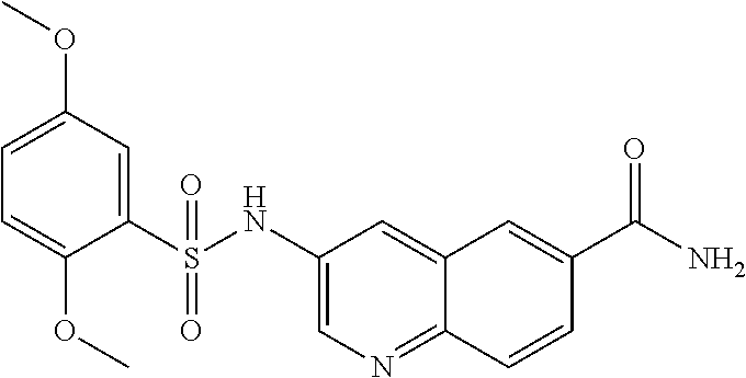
C1=C(OC)C=C(S(NC2=CN=C3C(=C2)C=C(C(=O)N)C=C3)(=O)=O)C(OC)=C1
